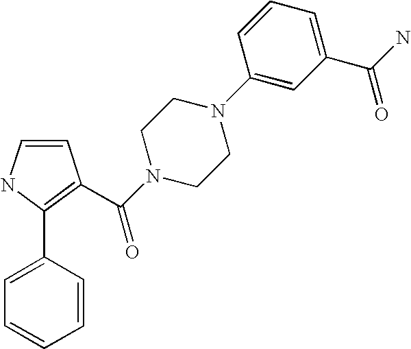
C1=CNC(C2=CC=CC=C2)=C1C(N1CCN(C2=CC(C(=O)N)=CC=C2)CC1)=O
